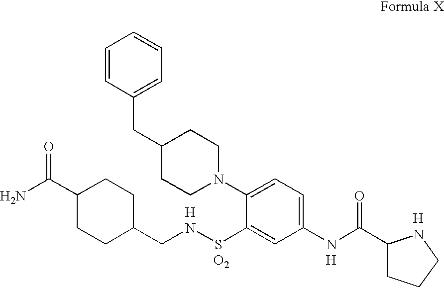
NC(C1CCC(CNSC2=CC(NC(C3CCCN3)=O)=CC=C2N2CCC(CC3=CC=CC=C3)CC2)CC1)=O.[H].[O2].[H].[H]
